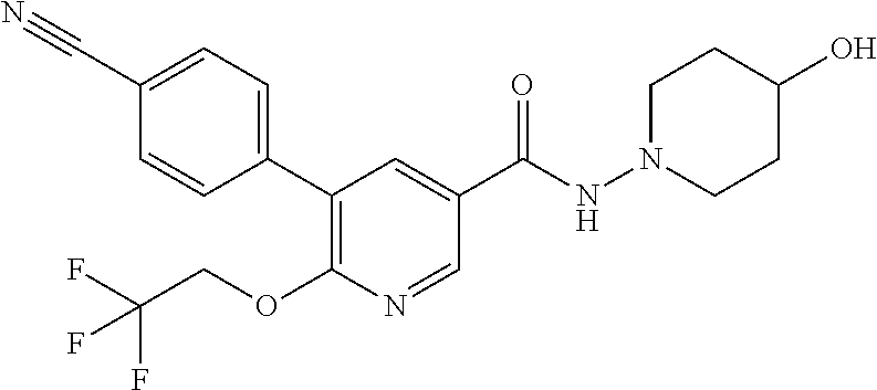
C1(C2=C(OCC(F)(F)F)N=CC(C(=O)NN3CCC(O)CC3)=C2)=CC=C(C#N)C=C1
